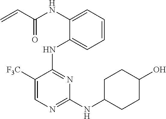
N(C1=CC=CC=C1NC1=NC(NC2CCC(O)CC2)=NC=C1[F3C])C(C=C)=O
